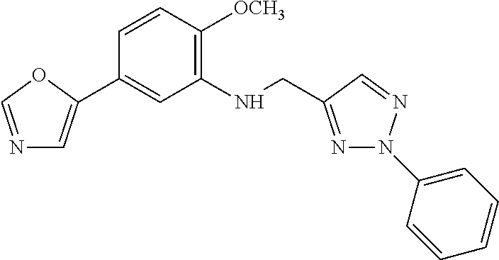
C1=CC([OCH3])=C(NCC2=NN(C3=CC=CC=C3)N=C2)C=C1C1=CN=CO1
